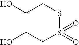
C1(O)C(O)CS(=O)(=O)SC1
